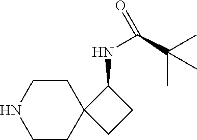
C1CC2(CCN1)CCC2NC(C(C)(C)C)=O
